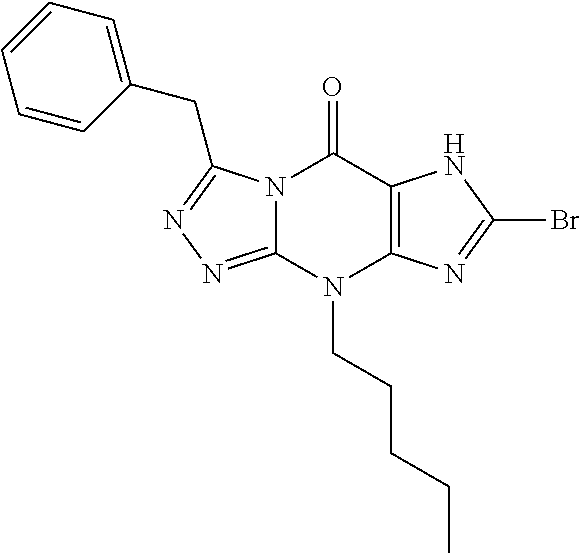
N12C(=NN=C1CC1=CC=CC=C1)N(CCCCC)C1=C(C2=O)NC(Br)=N1
